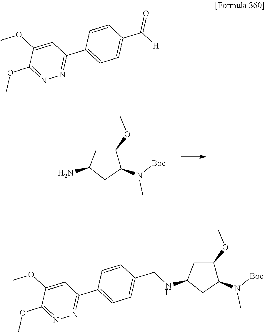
N1=C(OC)C(OC)=CC(C2=CC=C(C([H])=O)C=C2)=N1.C1(N)CC(N([Boc])C)C(OC)C1.N1=C(OC)C(OC)=CC(C2=CC=C(CNC3CC(N([Boc])C)C(OC)C3)C=C2)=N1
